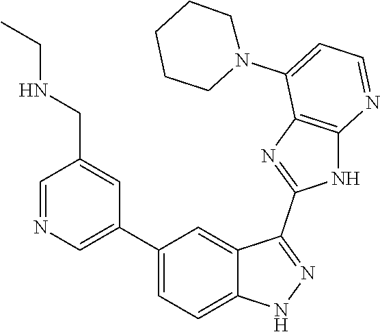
C1=NC=C(C2=CC=C3C(=C2)C(C2=NC4=C(N2)N=CC=C4N2CCCCC2)=NN3)C=C1CNCC
